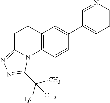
C1=CN=CC(C2=CC3=C(C=C2)N2C(=NN=C2C(C)(C)C)CC3)=C1
